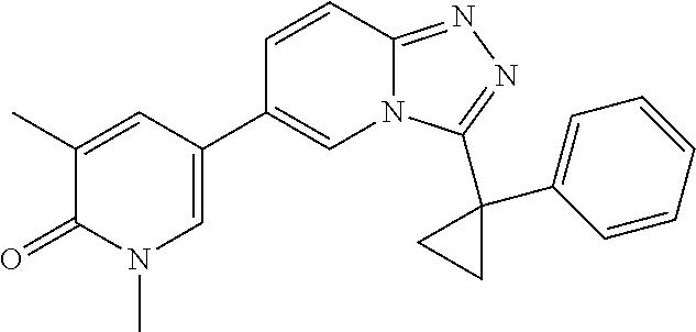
C1(C)=CC(C2=CN3C(=NN=C3C3(C4=CC=CC=C4)CC3)C=C2)=CN(C)C1=O
